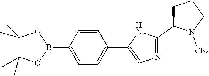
C1(B2OC(C)(C)C(C)(C)O2)=CC=C(C2=CN=C(C3CCCN3[Cbz])N2)C=C1
